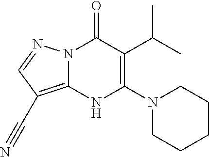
N12C(=C(C#N)C=N1)NC(N1CCCCC1)=C(C(C)C)C2=O
